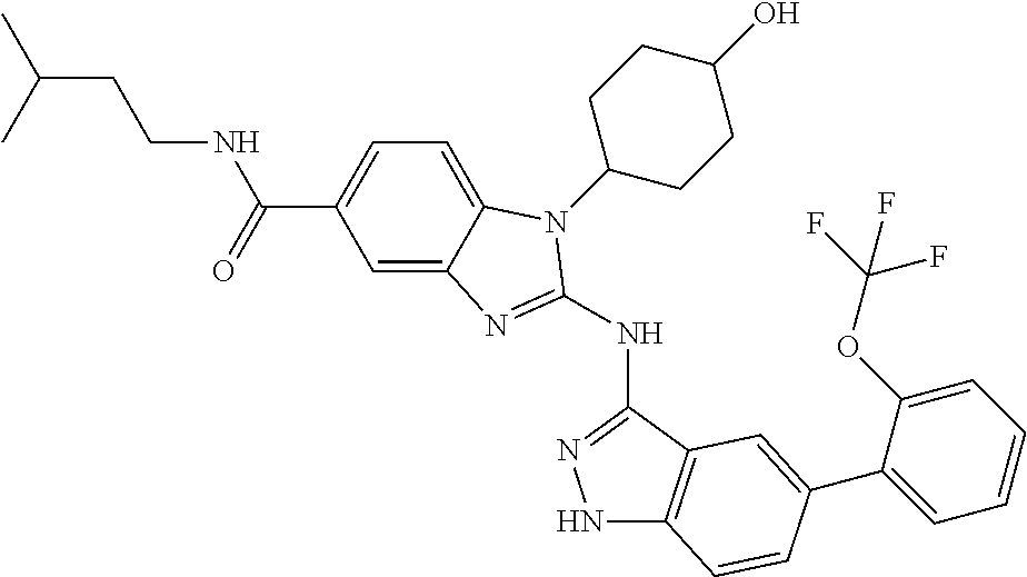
N(C1=NNC2=C1C=C(C1=CC=CC=C1OC(F)(F)F)C=C2)C1=NC2=CC(C(=O)NCCC(C)C)=CC=C2N1C1CCC(O)CC1
